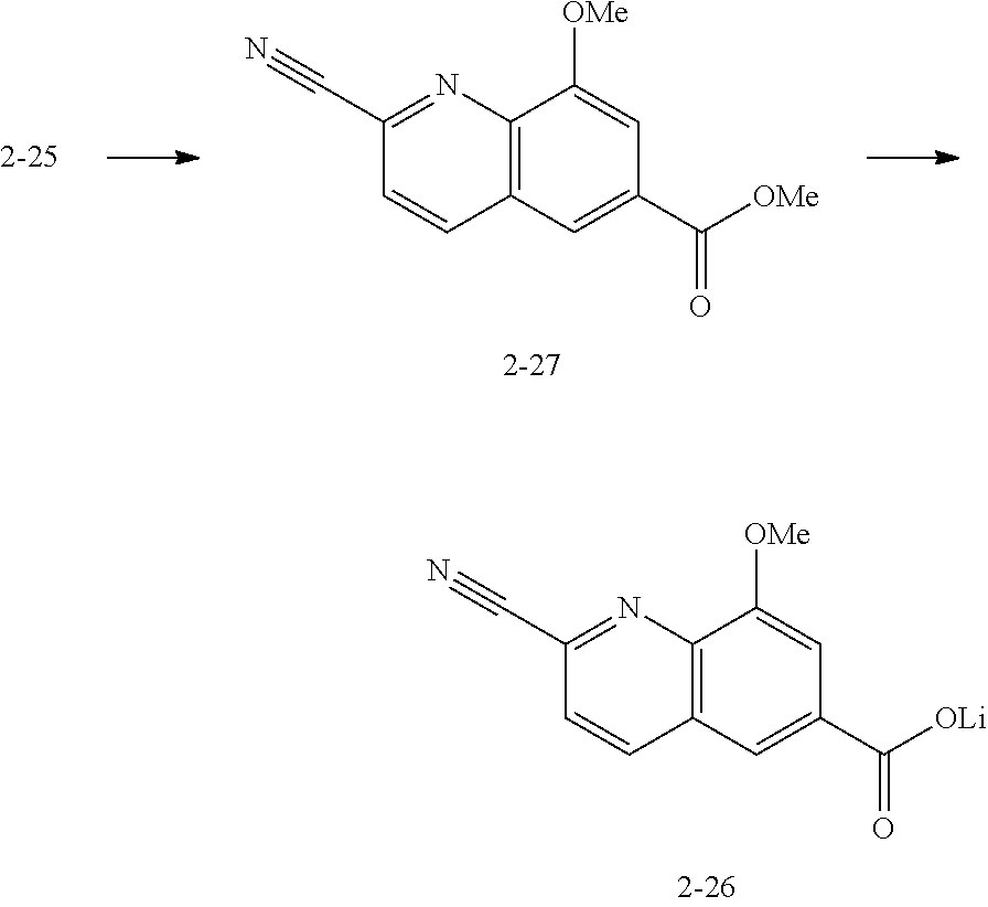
C1(C(=O)[OMe])=CC2=C(C([OMe])=C1)N=C(C#N)C=C2.C1(C(=O)[OLi])=CC2=C(C([OMe])=C1)N=C(C#N)C=C2
